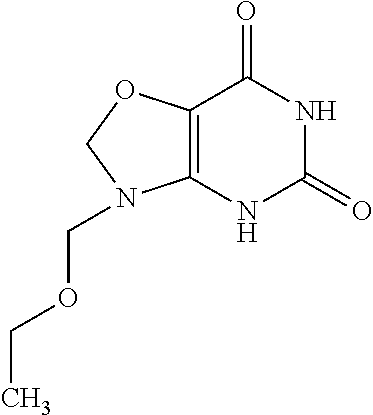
C12=C(NC(=O)NC1=O)N(COCC)CO2
